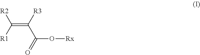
C(C(=O)O[Rx])(=C([R1])[R2])[R3]
